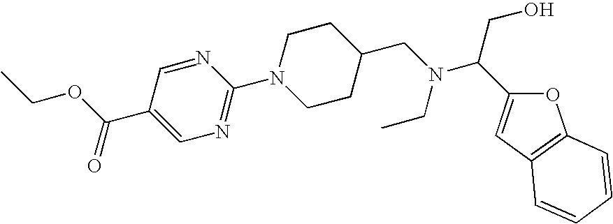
N1=CC(C(OCC)=O)=CN=C1N1CCC(CN(CC)C(C2=CC3=C(O2)C=CC=C3)CO)CC1
